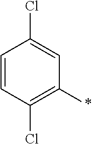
C1=CC(Cl)=C(*)C=C1Cl
